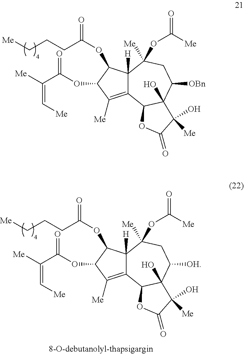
C12=C([Me])C(OC(C([Me])=C[Me])=O)C(OC(=O)CCC[Me])C1([H])C([Me])(OC(=O)[Me])CC([OBn])C1(O)C2OC(=O)C1(O)[Me].C12=C([Me])C(OC(C([Me])=C[Me])=O)C(OC(=O)CCC[Me])C1([H])C([Me])(OC(=O)[Me])CC([OH])C1(O)C2OC(=O)C1(O)[Me]
